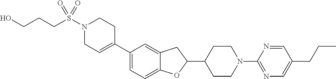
N1(S(CCCO)(=O)=O)CC=C(C2=CC=C3C(=C2)CC(C2CCN(C4=NC=C(CCC)C=N4)CC2)O3)CC1
